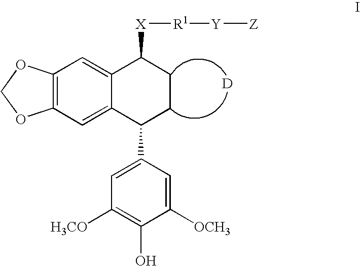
C12=C(C=C3C(=C1)C([X][R1][Y][Z])CCC3C1=CC([H3CO])=C(O)C([OCH3])=C1)OCO2.[D]
